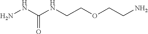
C(=O)(NN)NCCOCCN
